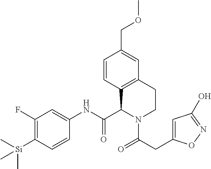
C1(F)=C([Si](C)(C)C)C=CC(NC(C2C3=C(CCN2C(=O)CC2=CC(O)=NO2)C=C(COC)C=C3)=O)=C1
